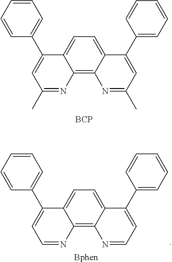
C1=C2C(=C3C(=C1)C(C1=CC=CC=C1)=CC(C)=N3)N=C(C)C=C2C1=CC=CC=C1.[BCP].C1=C2C(=C3C(=C1)C(C1=CC=CC=C1)=CC=N3)N=CC=C2C1=CC=CC=C1.[Bphen]
